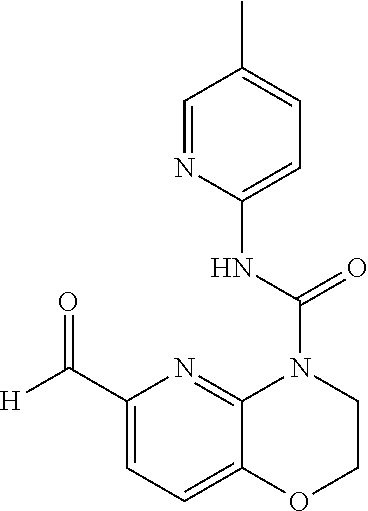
C1=NC(NC(N2C3=NC(C([H])=O)=CC=C3OCC2)=O)=CC=C1C
